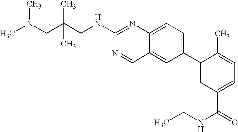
C(N(C)C)C(CNC1=NC2=CC=C(C3=CC(C(NCC)=O)=CC=C3C)C=C2C=N1)(C)C
